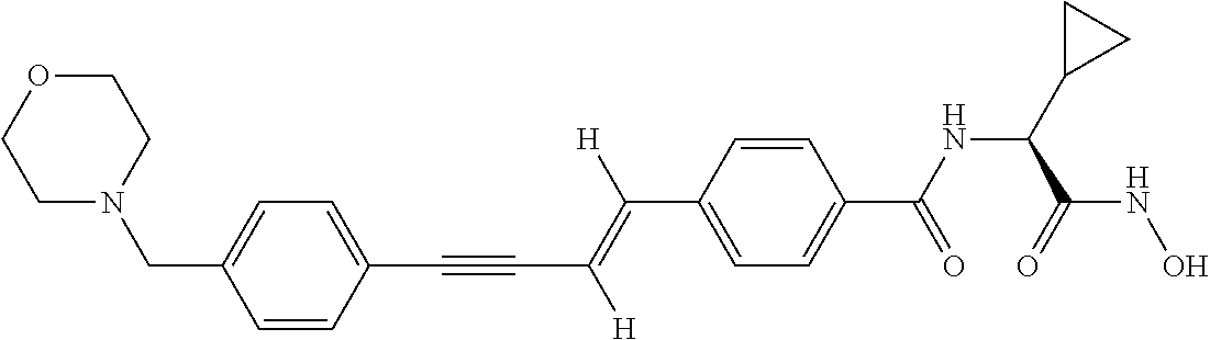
C(C1=CC=C(C(NC(C2CC2)C(NO)=O)=O)C=C1)(=C(C#CC1=CC=C(CN2CCOCC2)C=C1)[H])[H]
